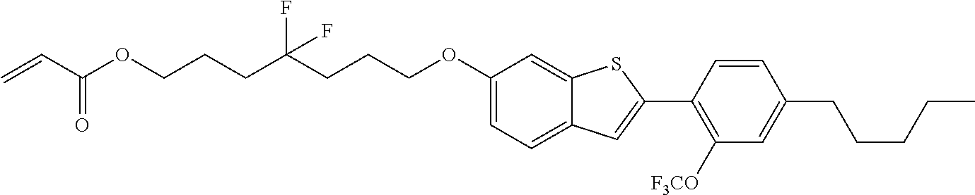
O(CCCC(CCCOC1=CC=C2C(=C1)SC(C1=C([F3CO])C=C(CCCCC)C=C1)=C2)(F)F)C(C=C)=O
